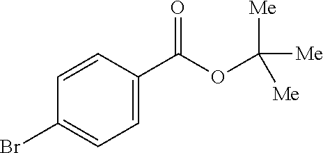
BrC1=CC=C(C(OC([Me])([Me])[Me])=O)C=C1
